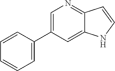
C1=C(C2=CC=CC=C2)C=C2C(=N1)C=CN2
